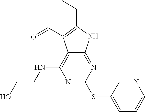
N1=C(SC2=CC=CN=C2)N=C2C(=C1NCCO)C(C=O)=C(CC)N2
